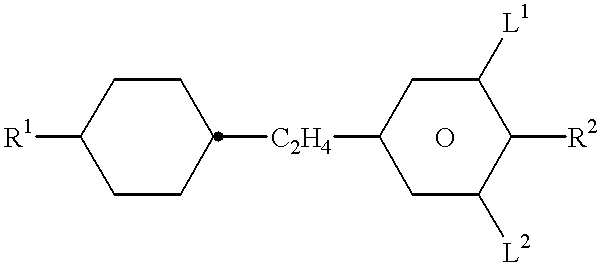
[R1]C1CCC([C2H4]C2CC([L2])C([R2])C([L1])C2)CC1.O
